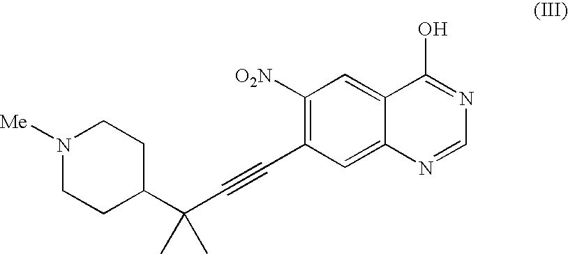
N1([Me])CCC(C(C#CC2=C([O2N])C=C3C(=C2)N=CN=C3O)(C)C)CC1
